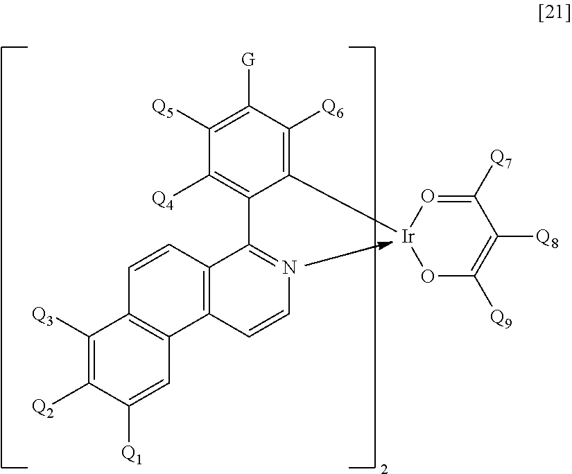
C1([Q3])=C([Q2])C([Q1])=CC2=C1C=CC1=C2C=CN=C1C1=C([Q4])C([Q5])=C([G])C([Q6])=C1[Ir]1OC([Q9])=C([Q8])C([Q7])=O1
